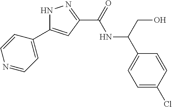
N1C(C2=CC=NC=C2)=CC(C(=O)NC(C2=CC=C(Cl)C=C2)CO)=N1
